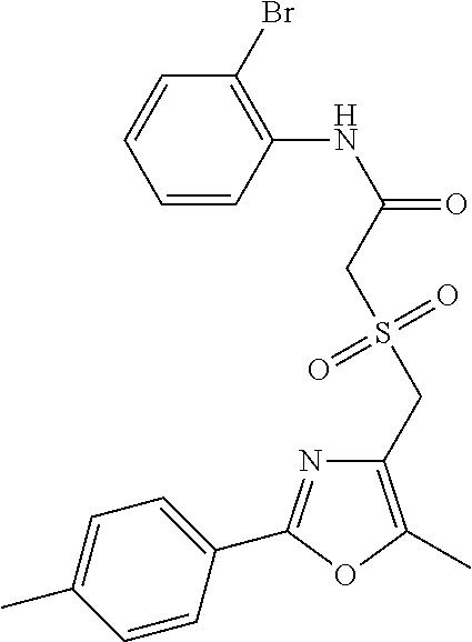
C1=CC(NC(=O)CS(CC2=C(C)OC(C3=CC=C(C)C=C3)=N2)(=O)=O)=C(Br)C=C1
